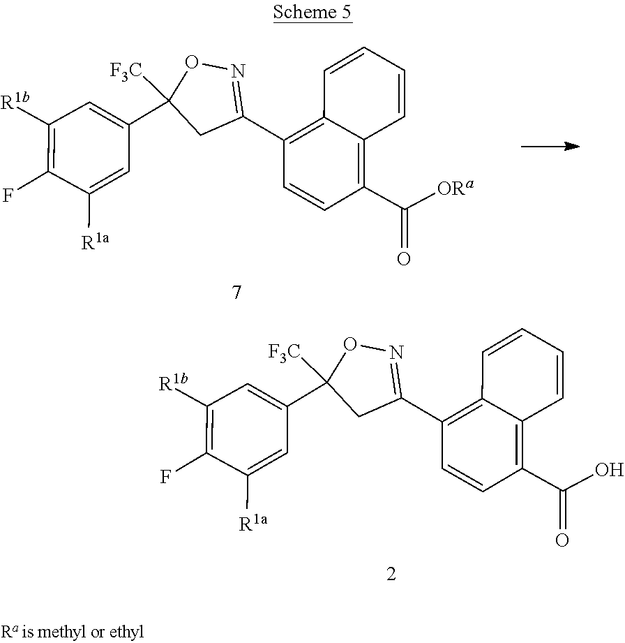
C1(C(=O)O)=C2C(=C(C3=NOC(C4=CC([R1b])=C(F)C([R1a])=C4)([F3C])C3)C=C1)C=CC=C2.C1(C(=O)[ORa])=C2C(=C(C3=NOC(C4=CC([R1b])=C(F)C([R1a])=C4)([F3C])C3)C=C1)C=CC=C2
